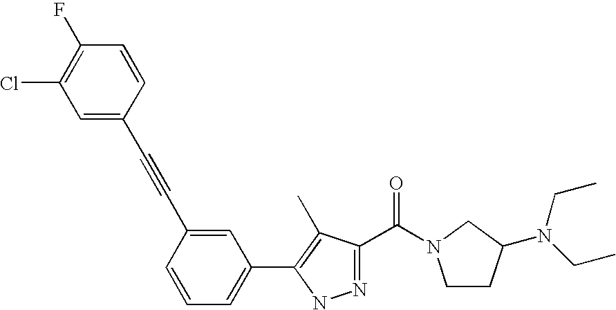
C1(C#CC2=CC(Cl)=C(F)C=C2)=CC(C2=C(C)C(C(N3CCC(N(CC)CC)C3)=O)=NN2)=CC=C1
